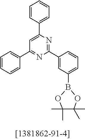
C1=CC(C2=CC(C3=CC=CC=C3)=NC(C3=CC(B4OC(C)(C)C(C)(C)O4)=CC=C3)=N2)=CC=C1
